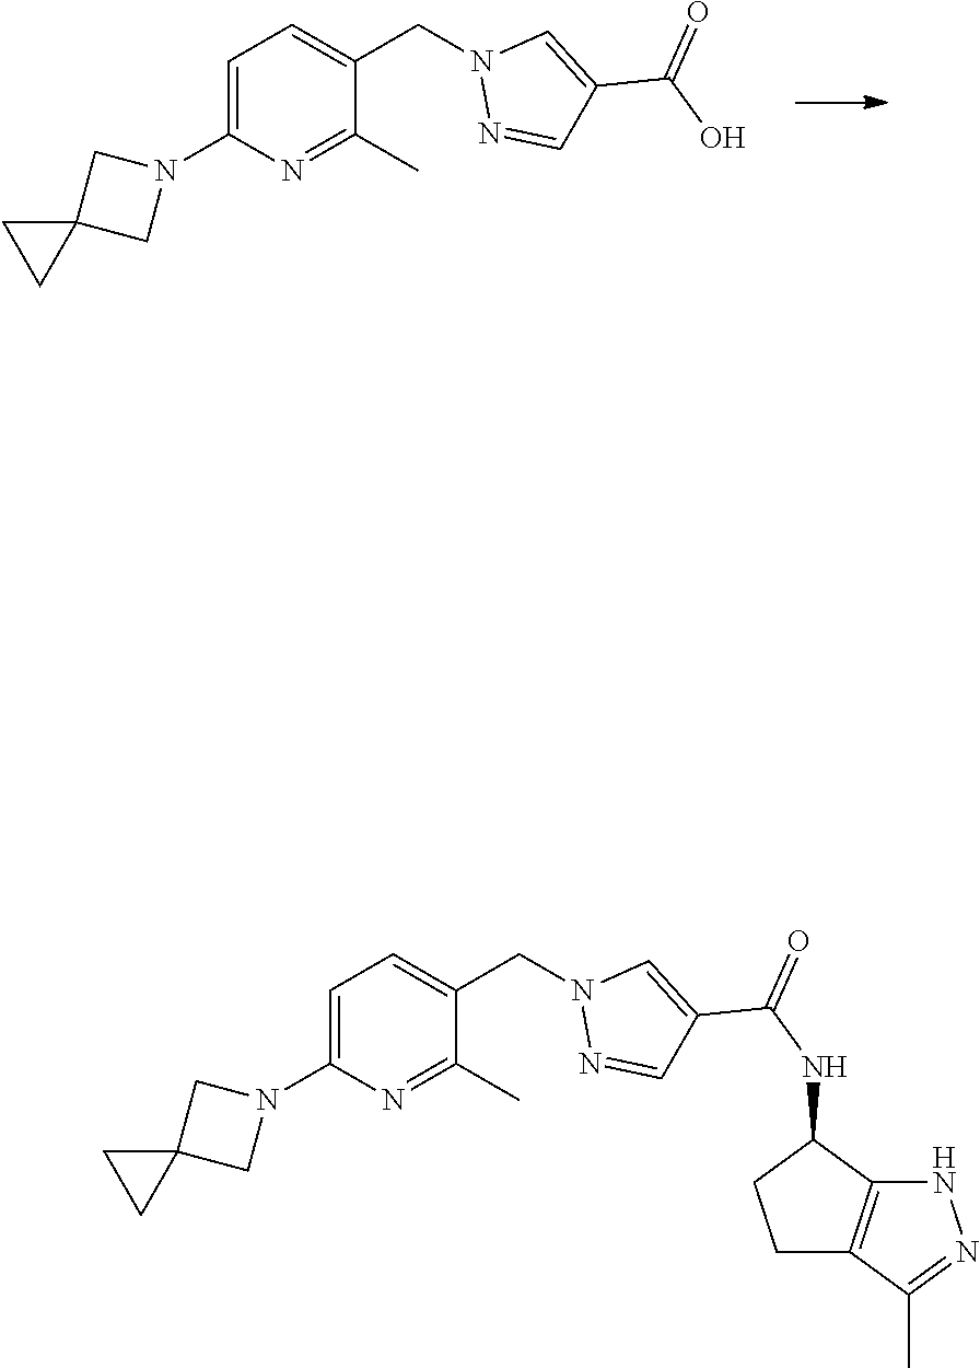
C1=C(N2CC3(C2)CC3)N=C(C)C(CN2N=CC(C(O)=O)=C2)=C1.C1=C(N2CC3(C2)CC3)N=C(C)C(CN2N=CC(C(NC3CCC4=C3NN=C4C)=O)=C2)=C1
